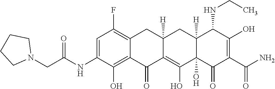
C12=C(O)C(NC(CN3CCCC3)=O)=CC(F)=C1CC1([H])C(=C(O)C3(O)C([H])(C1)C(NCC)C(O)=C(C(N)=O)C3=O)C2=O
